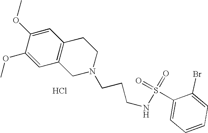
Cl.C1=C(OC)C(OC)=CC2=C1CCN(CCCNS(=O)(=O)C1=CC=CC=C1Br)C2
